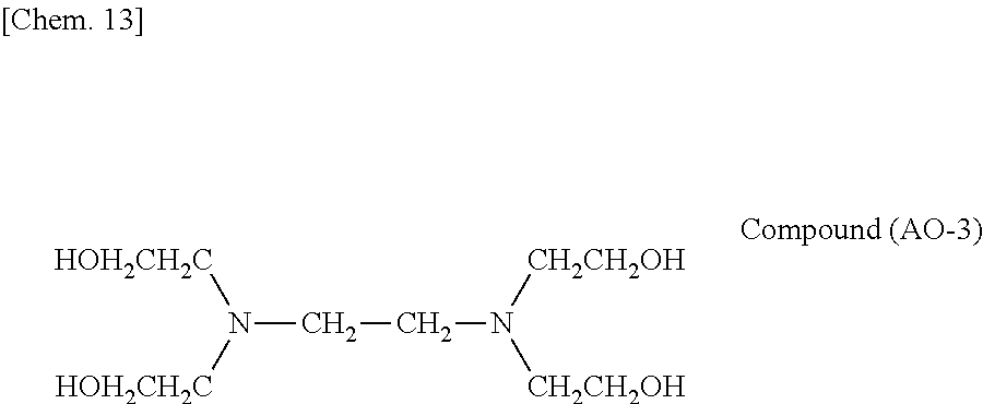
[HOH2CH2C]N([HOH2CH2C])CCN([CH2CH2OH])[CH2CH2OH]
